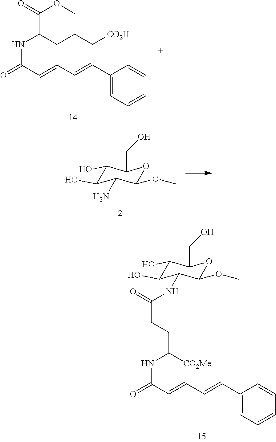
C1(O)C(O)C(N)C(OC)OC1CO.O=C(C=CC=CC1=CC=CC=C1)NC([CO2Me])CCC(=O)NC1C(O)C(O)C(CO)OC1OC.O=C(C=CC=CC1=CC=CC=C1)NC(C(=O)OC)CCC[CO2H]
